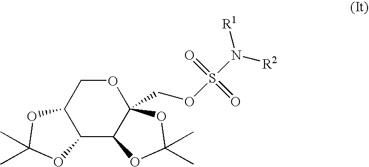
C12C3C(COS(=O)(=O)N([R2])[R1])(OCC1OC(C)(C)O2)OC(C)(C)O3
